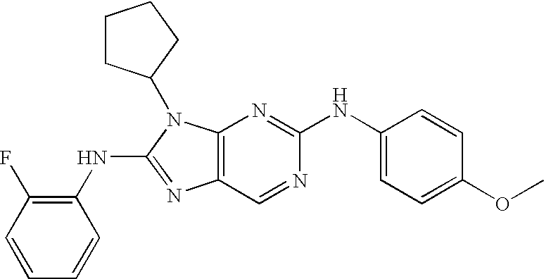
C1=CC(NC2=NC3=C(C=N2)N=C(NC2=C(F)C=CC=C2)N3C2CCCC2)=CC=C1OC
